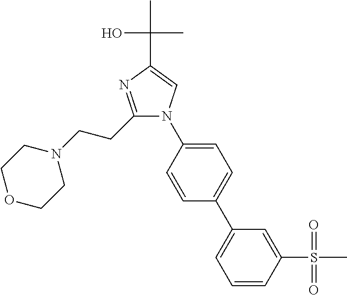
N1(CCC2=NC(C(O)(C)C)=CN2C2=CC=C(C3=CC=CC(S(=O)(=O)C)=C3)C=C2)CCOCC1
